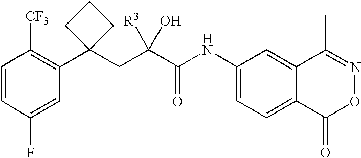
C1=CC(F)=CC(C2(CC(C(NC3=CC=C4C(=C3)C(C)=NOC4=O)=O)([R3])O)CCC2)=C1[CF3]
